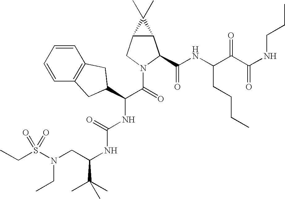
C1=CC=CC2=C1CC(C(C(=O)N1CC3C(C1C(NC(C(C(NCCC)=O)=O)CCCC)=O)C3(C)C)NC(NC(C(C)(C)C)CN(S(CC)(=O)=O)CC)=O)C2
